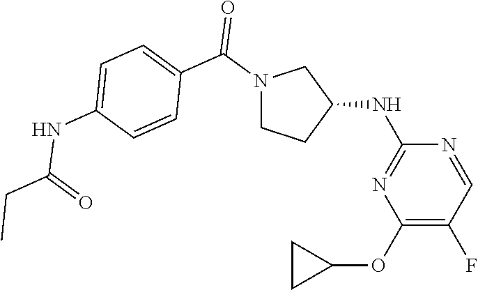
C1(OC2CC2)=C(F)C=NC(NC2CN(C(C3=CC=C(NC(=O)CC)C=C3)=O)CC2)=N1
